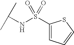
C1(S(NC(C)C)(=O)=O)=CC=CS1
